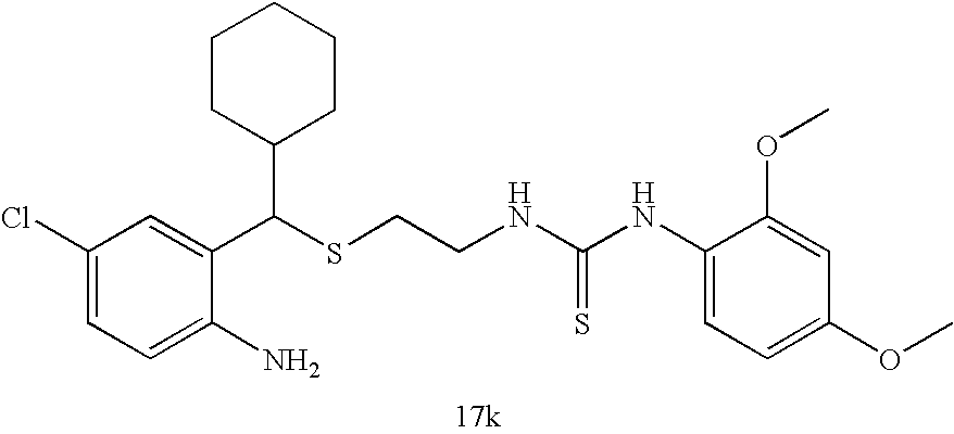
C1=C(N)C(C(SCCNC(NC2=CC=C(OC)C=C2OC)=S)C2CCCCC2)=CC(Cl)=C1
